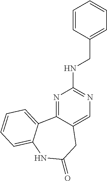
N1=C2C(=CN=C1NCC1=CC=CC=C1)CC(=O)NC1=CC=CC=C21
